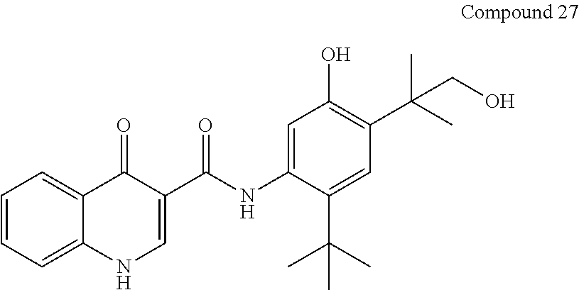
C1=CC=C2C(=C1)C(=O)C(C(=O)NC1=CC(O)=C(C(C)(C)CO)C=C1C(C)(C)C)=CN2
